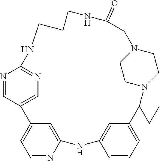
N1=CC2=CN=C1NCCCNC(=O)CN1CCN(C3(C4=CC=CC(=C4)NC4=CC2=CC=N4)CC3)CC1
